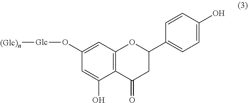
C12=C(C(=O)CC(C3=CC=C(O)C=C3)O1)C(O)=CC(O[Glc][(Glc)n])=C2
